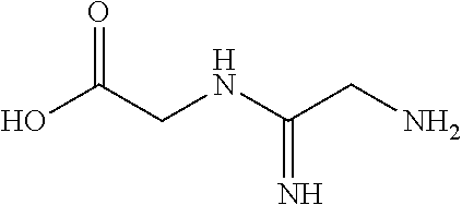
OC(CNC(CN)=N)=O
